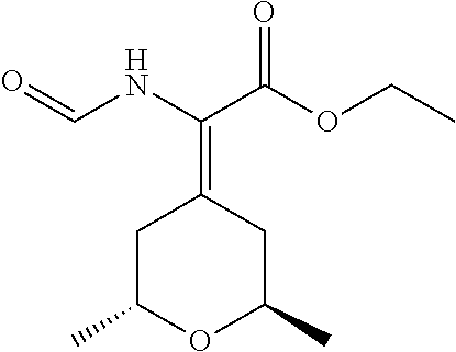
C1C(C)OC(C)CC1=C(C(OCC)=O)NC=O
